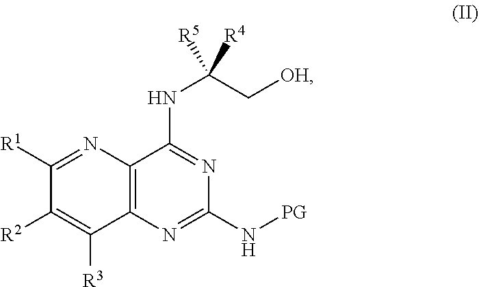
C12=C(N=C(N[PG])N=C1NC(C[OH])([R4])[R5])C([R3])=C([R2])C([R1])=N2
